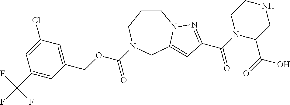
C1CCN(C(OCC2=CC(Cl)=CC(C(F)(F)F)=C2)=O)CC2=CC(C(N3C(C(=O)O)CNCC3)=O)=NN12
